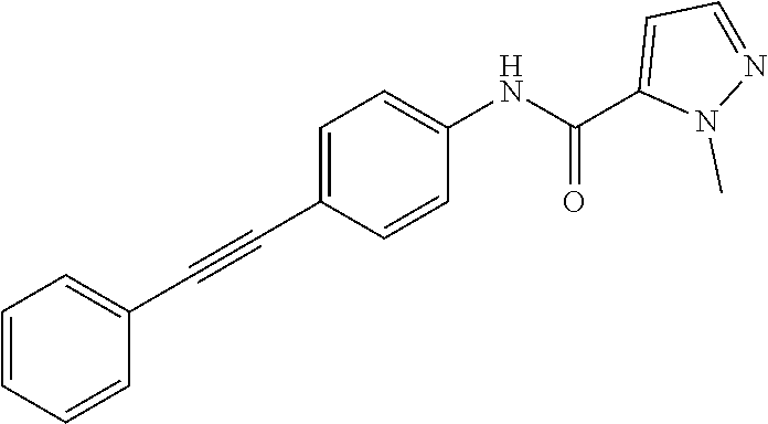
C1=C(C#CC2=CC=CC=C2)C=CC(NC(C2=CC=NN2C)=O)=C1
